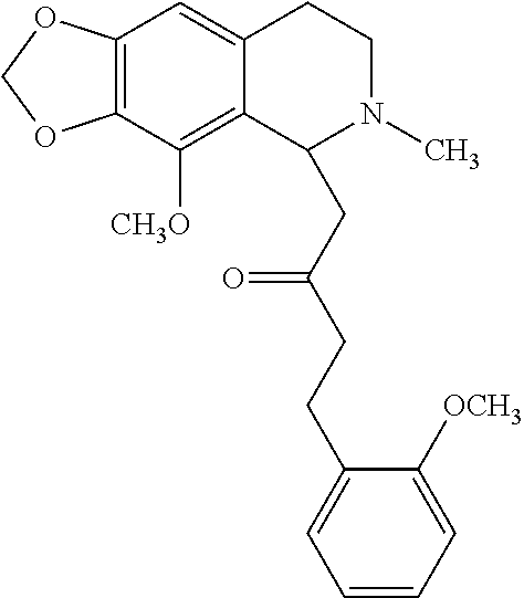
C12=C(C([CH3O])=C3C(=C1)CCN(C)C3CC(CCC1=CC=CC=C1[OCH3])=O)OCO2
